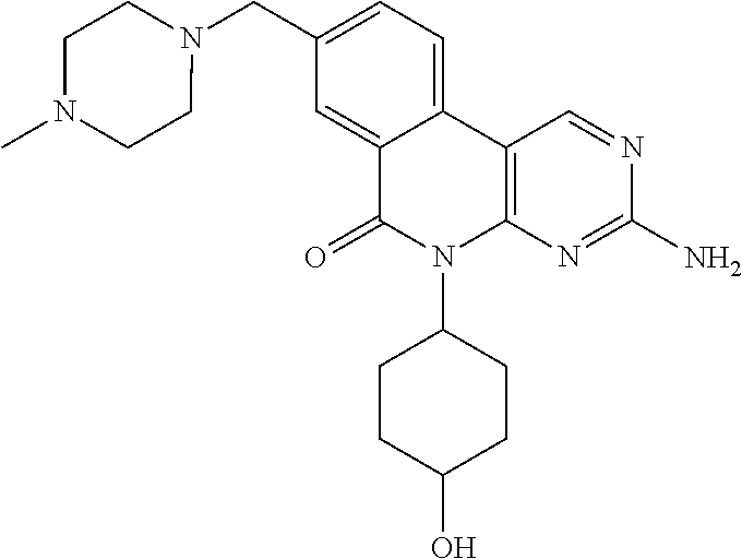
C12=C(N=C(N)N=C1)N(C1CCC(O)CC1)C(=O)C1=CC(CN3CCN(C)CC3)=CC=C21
